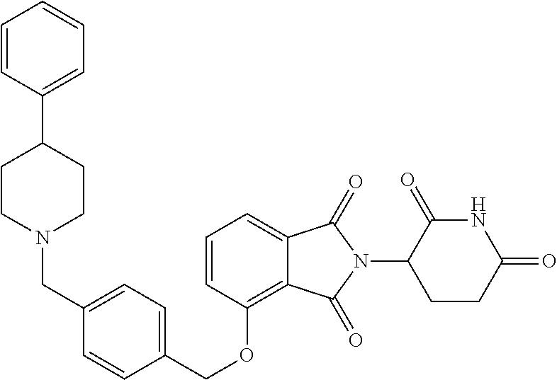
C(OC1=C2C(=CC=C1)C(=O)N(C1C(=O)NC(=O)CC1)C2=O)C1=CC=C(CN2CCC(C3=CC=CC=C3)CC2)C=C1
